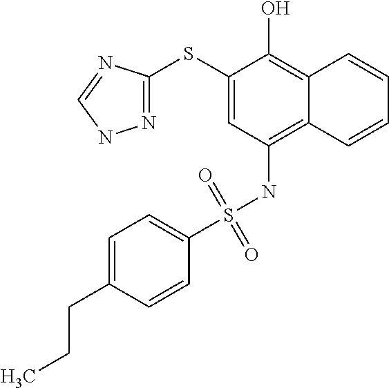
N1=C(SC2=CC(NS(C3=CC=C(CCC)C=C3)(=O)=O)=C3C(=C2O)C=CC=C3)N=CN1
